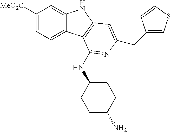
C1([MeO2C])=CC=C2C(=C1)NC1=C2C(NC2CCC(N)CC2)=NC(CC2=CSC=C2)=C1
